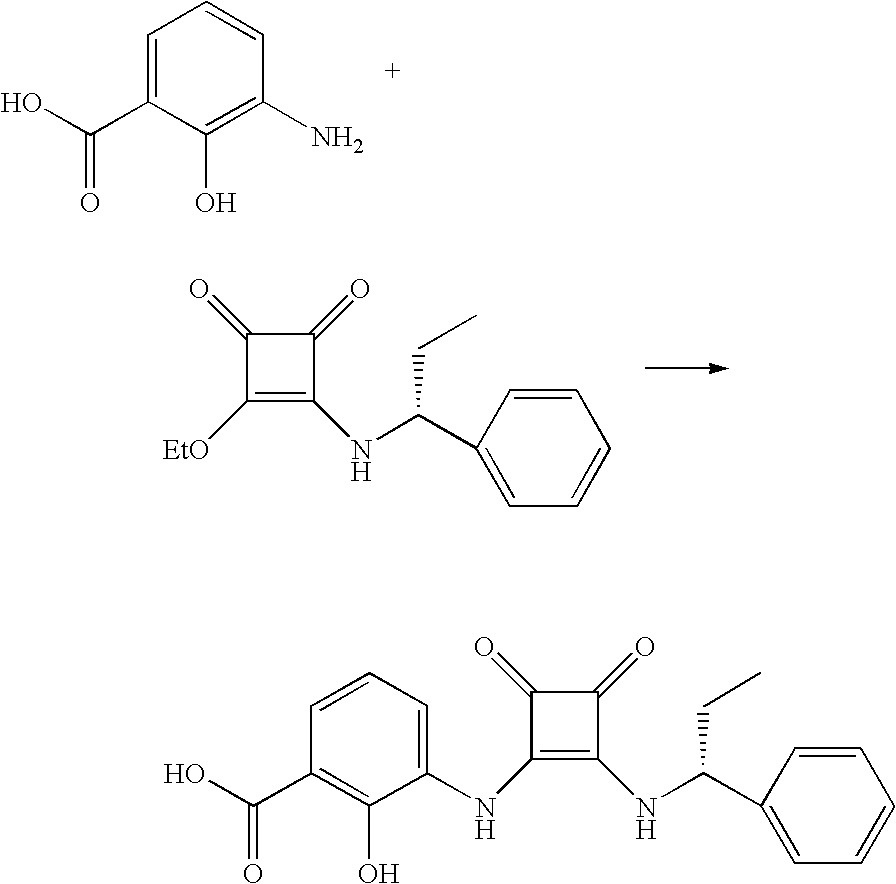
C1=C(C(O)=O)C(O)=C(N)C=C1.C1([EtO])=C(NC(C2=CC=CC=C2)CC)C(=O)C1=O.C1(NC2=CC=CC(C(=O)O)=C2O)=C(NC(C2=CC=CC=C2)CC)C(=O)C1=O
